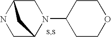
C1C2N(C3CCOCC3)CC(N1)C2
